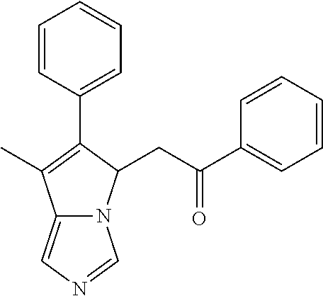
C12=CN=CN1C(CC(C1=CC=CC=C1)=O)C(C1=CC=CC=C1)=C2C
